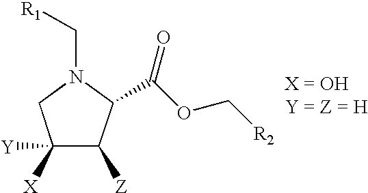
C1([X])([Y])C([Z])C(C(OC[R2])=O)N(C[R1])C1
